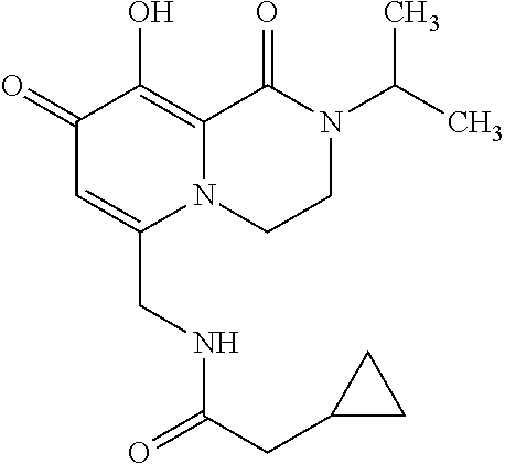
C1(=O)C=C(CNC(CC2CC2)=O)N2C(=C1O)C(=O)N(C(C)C)CC2
